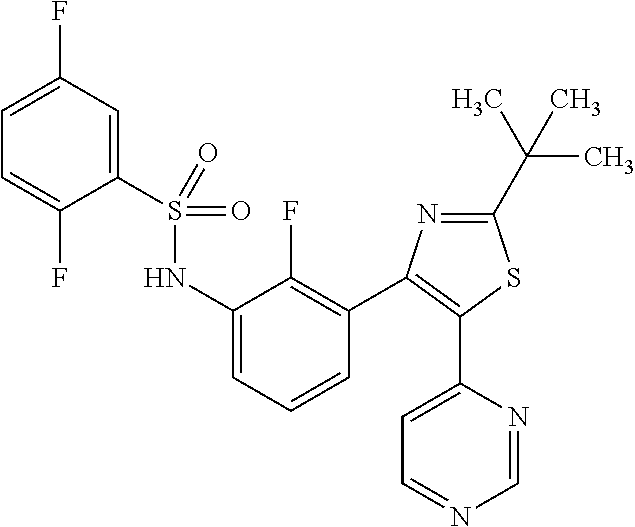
C1=C(F)C=C(S(NC2=CC=CC(C3=C(C4=CC=NC=N4)SC(C(C)(C)C)=N3)=C2F)(=O)=O)C(F)=C1
